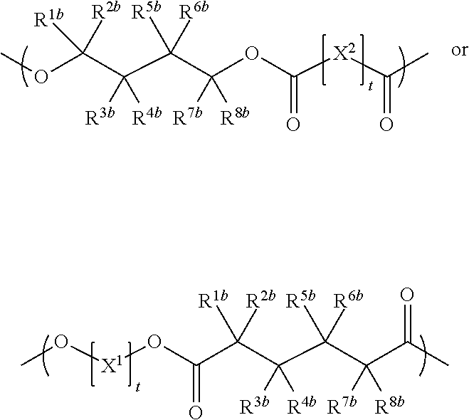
O(C(C(C(C(OC)([R2b])[R1b])([R4b])[R3b])([R6b])[R5b])([R8b])[R7b])C([X2]C(=O)C)=O.C(C(C(C(C(C(=O)O[X1]OC)([R2b])[R1b])([R4b])[R3b])([R6b])[R5b])([R8b])[R7b])(C)=O
